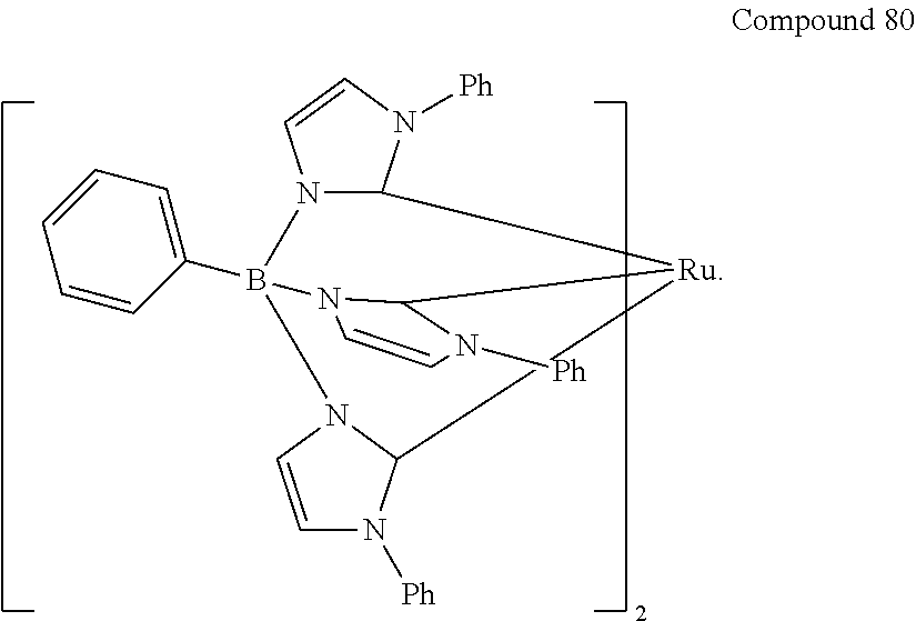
C1=CC(B23N4C(N([Ph])C=C4)[Ru](C4N([Ph])C=CN24)C2N([Ph])C=CN32)=CC=C1
